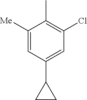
C1([Me])=CC(C2CC2)=CC(Cl)=C1C
